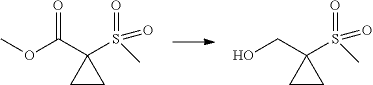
O(C(C1(S(C)(=O)=O)CC1)=O)C.OCC1(S(C)(=O)=O)CC1
